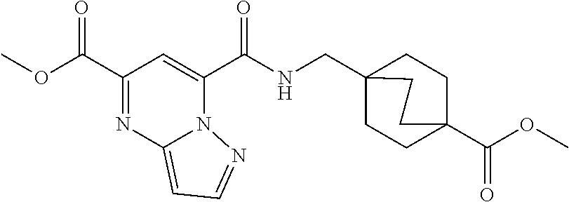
C1(C(OC)=O)=NC2=CC=NN2C(C(NCC23CCC(C(OC)=O)(CC2)CC3)=O)=C1
